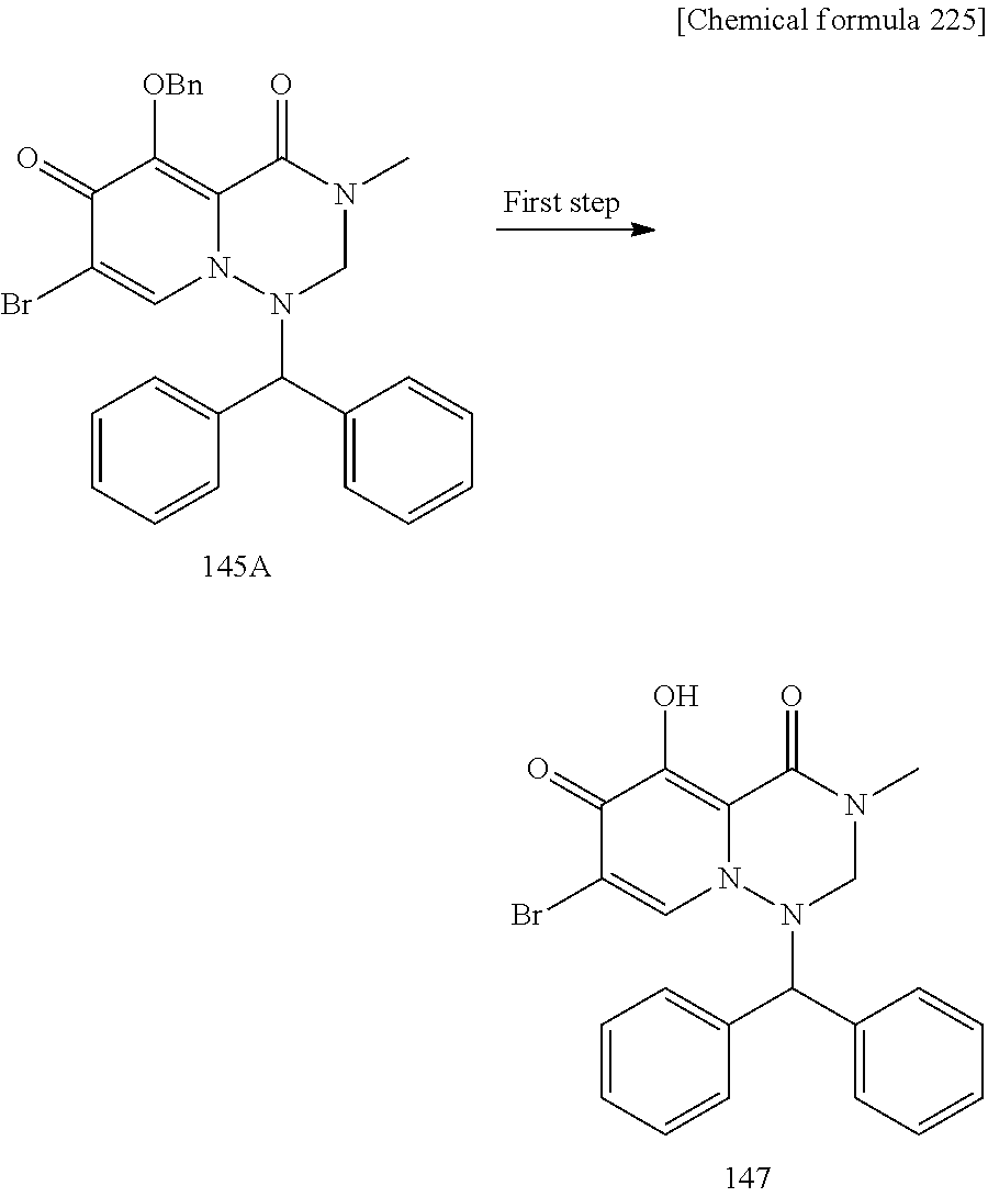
C1(=O)C(Br)=CN2C(=C1O)C(=O)N(C)CN2C(C1=CC=CC=C1)C1=CC=CC=C1.C1(=O)C(Br)=CN2C(=C1[OBn])C(=O)N(C)CN2C(C1=CC=CC=C1)C1=CC=CC=C1
